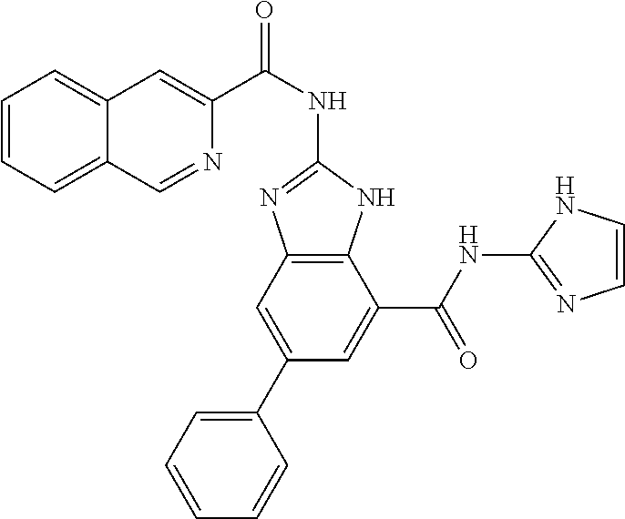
C1=CC=C2C(=C1)C=C(C(NC1=NC3=C(N1)C(C(NC1=NC=CN1)=O)=CC(C1=CC=CC=C1)=C3)=O)N=C2
